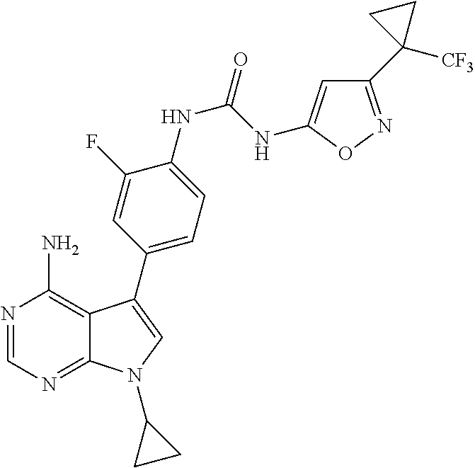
N1=CN=C2C(=C1N)C(C1=CC=C(NC(NC3=CC(C4([CF3])CC4)=NO3)=O)C(F)=C1)=CN2C1CC1
